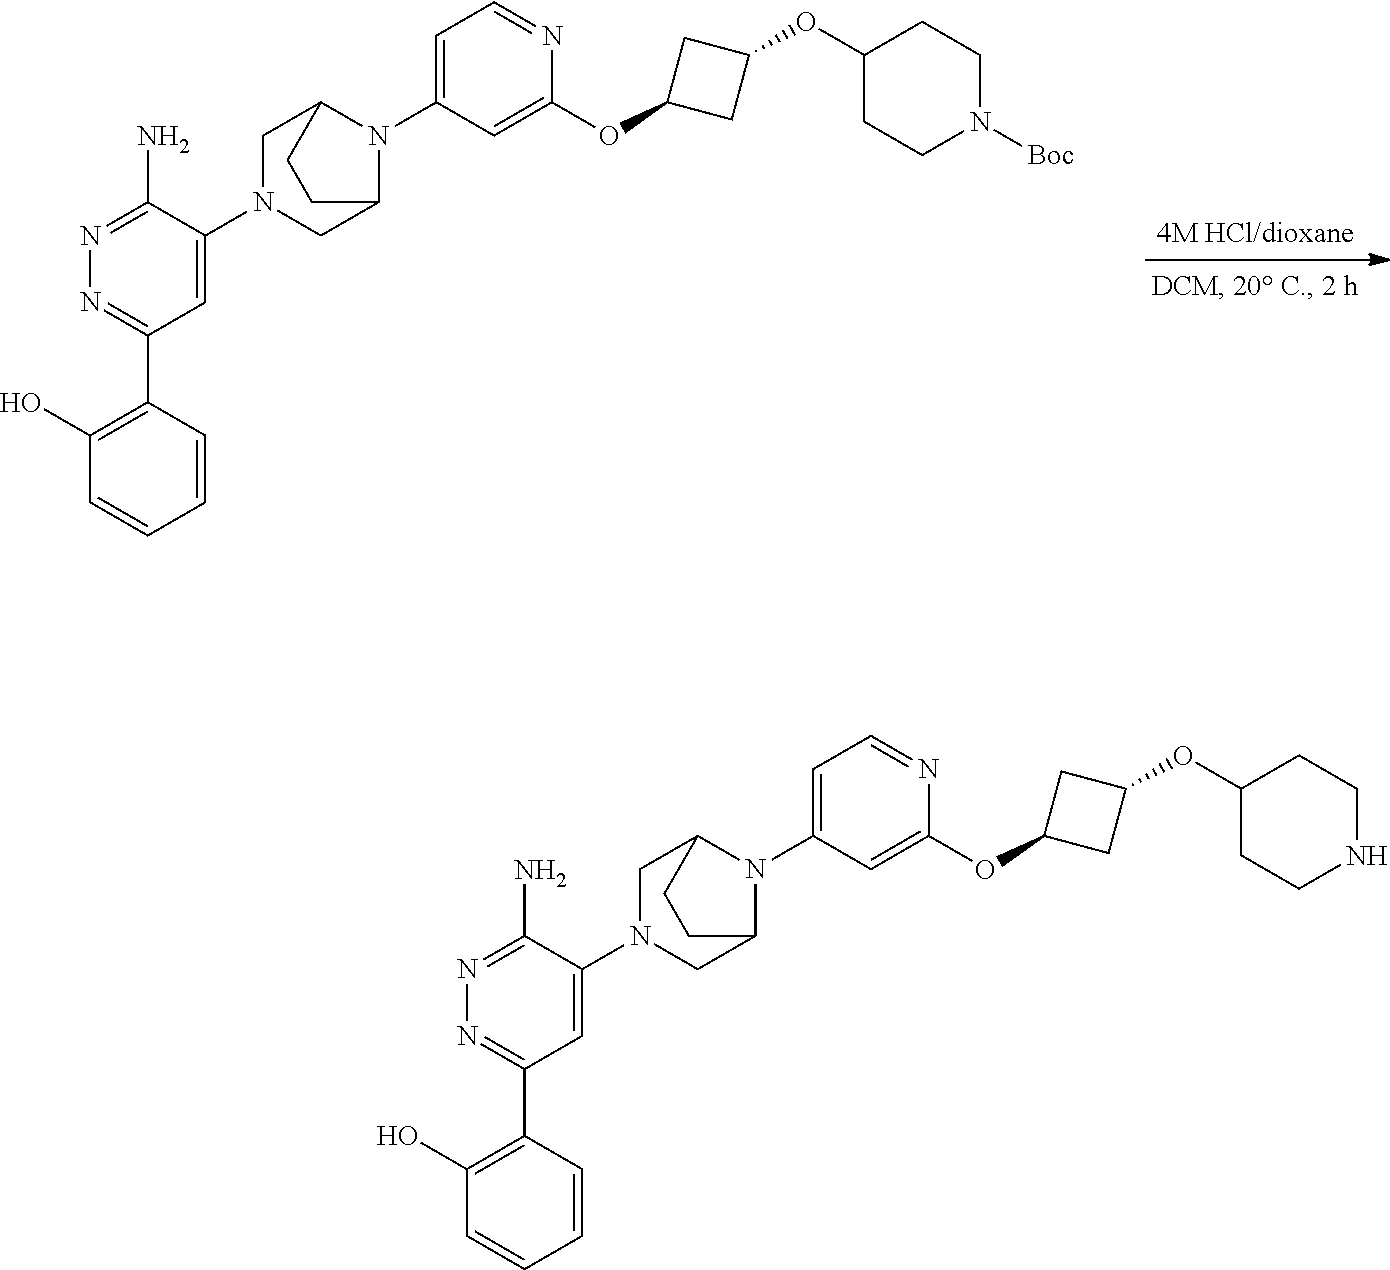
C12CN(C3=CC(C4=C(O)C=CC=C4)=NN=C3N)CC(CC1)N2C1=CC=NC(OC2CC(OC3CCN([Boc])CC3)C2)=C1.C12CN(C3=CC(C4=C(O)C=CC=C4)=NN=C3N)CC(CC1)N2C1=CC=NC(OC2CC(OC3CCNCC3)C2)=C1
